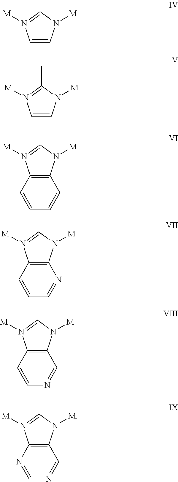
C1=CN([M])C=N1[M].C1=CN([M])C(C)=N1[M].C12=C(N([M])C=N1[M])C=CC=C2.C12=C(N([M])C=N1[M])N=CC=C2.C12=C(N([M])C=N1[M])C=NC=C2.C12=C(N([M])C=N1[M])C=NC=N2
